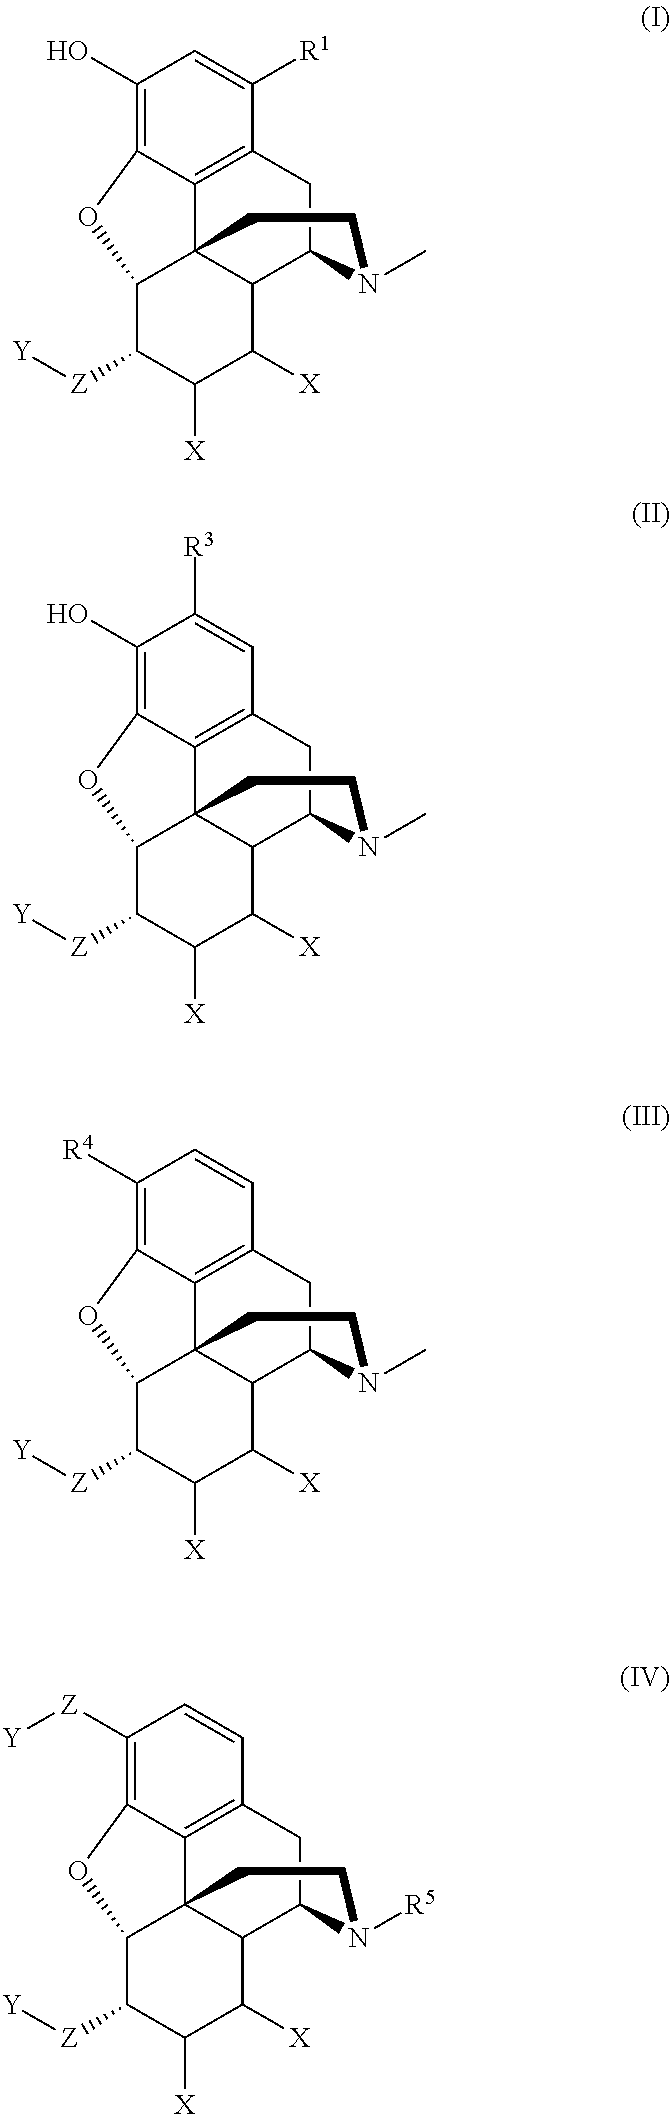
C1(O)=C2C3=C(C([R1])=C1)CC1C4C3(C(C([Z][Y])C([X])C4[X])O2)CCN1C.C1(O)=C2C3=C(C=C1[R3])CC1C4C3(C(C([Z][Y])C([X])C4[X])O2)CCN1C.C1([R4])=C2C3=C(C=C1)CC1C4C3(C(C([Z][Y])C([X])C4[X])O2)CCN1C.C1([Z][Y])=C2C3=C(C=C1)CC1C4C3(C(C([Z][Y])C([X])C4[X])O2)CCN1[R5]
